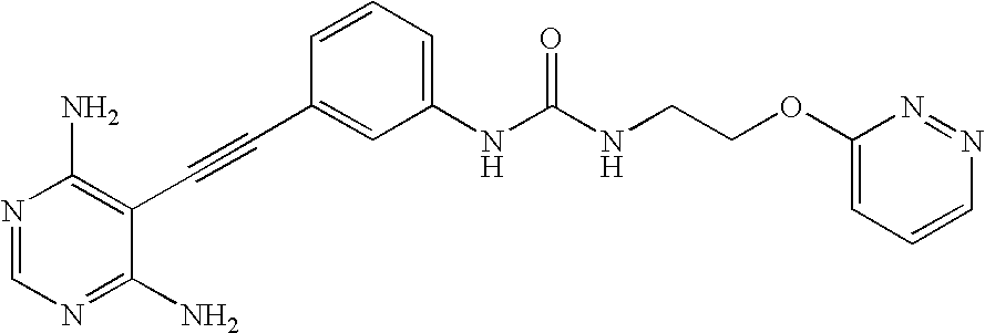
N1=CN=C(N)C(C#CC2=CC(NC(NCCOC3=CC=CN=N3)=O)=CC=C2)=C1N
